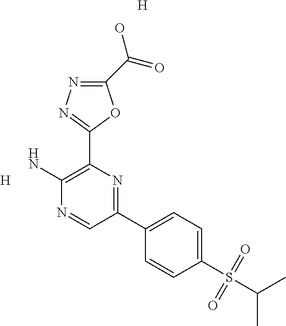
[H].C1(C(=O)O)=NN=C(C2=C(N)N=CC(C3=CC=C(S(C(C)C)(=O)=O)C=C3)=N2)O1.[H]
